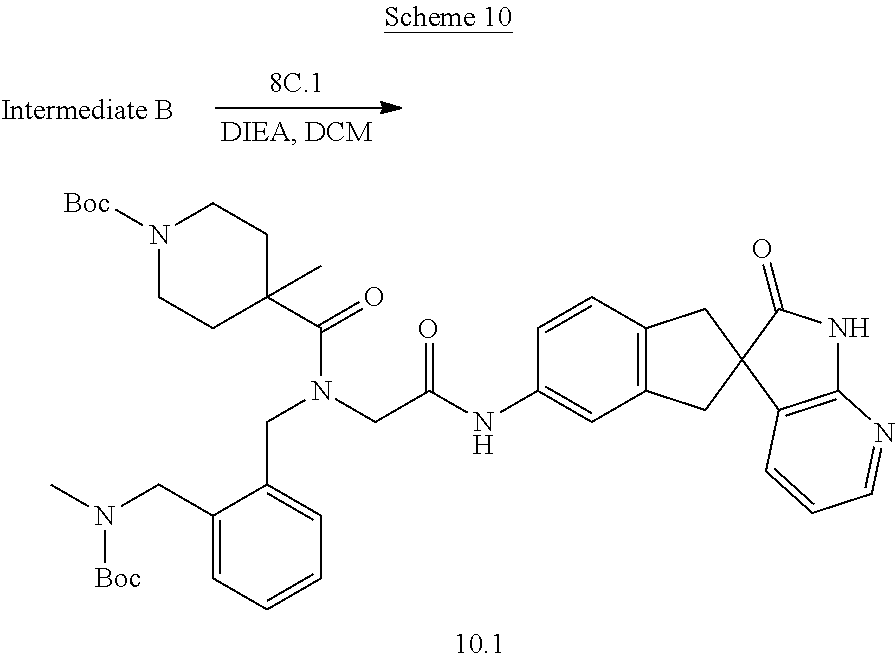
C1(CN(C)[Boc])=CC=CC=C1CN(CC(NC1=CC2=C(C=C1)CC1(C2)C(=O)NC2=C1C=CC=N2)=O)C(=O)C1(C)CCN([Boc])CC1
